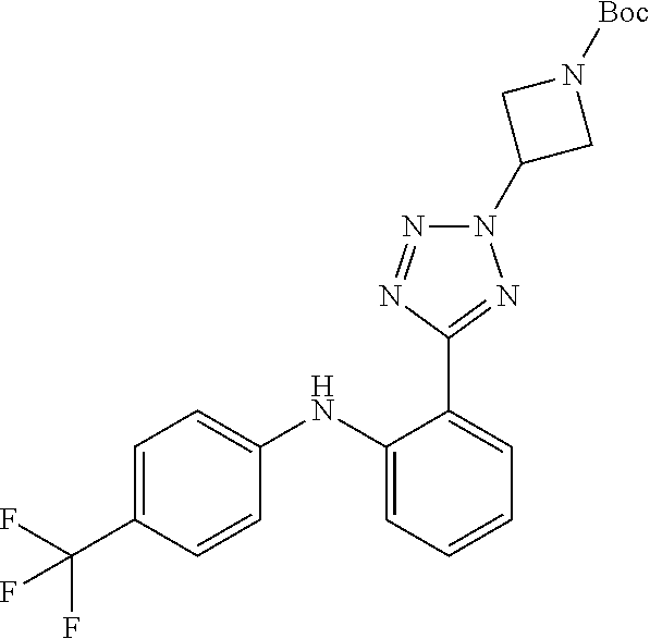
C1=C(NC2=CC=CC=C2C2=NN(C3CN([Boc])C3)N=N2)C=CC(C(F)(F)F)=C1
